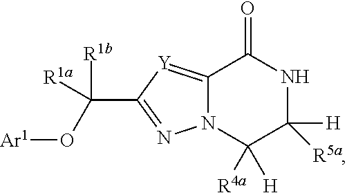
N12C(=[Y]C(C(O[Ar1])([R1b])[R1a])=N1)C(=O)NC([H])([R5a])C2([H])[R4a]
